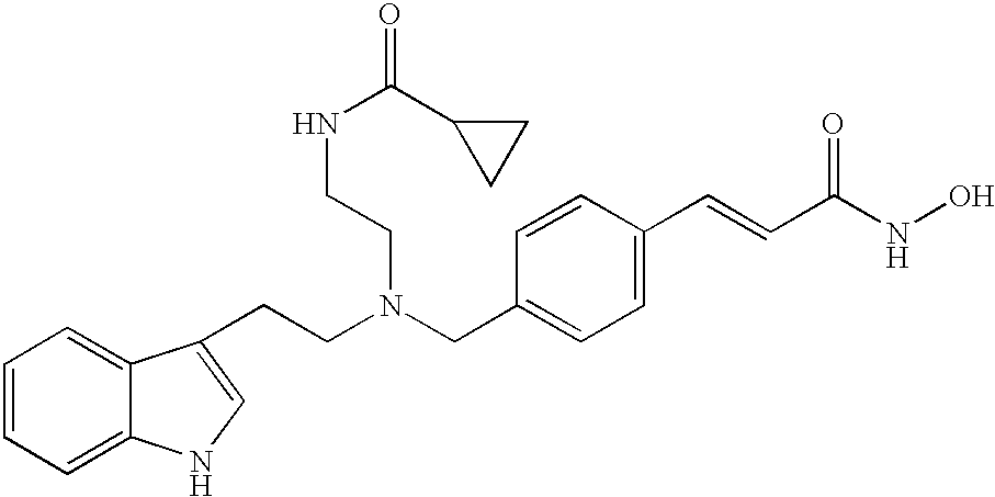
C1=CC=C2C(=C1)C(CCN(CC1=CC=C(C=CC(NO)=O)C=C1)CCNC(C1CC1)=O)=CN2
